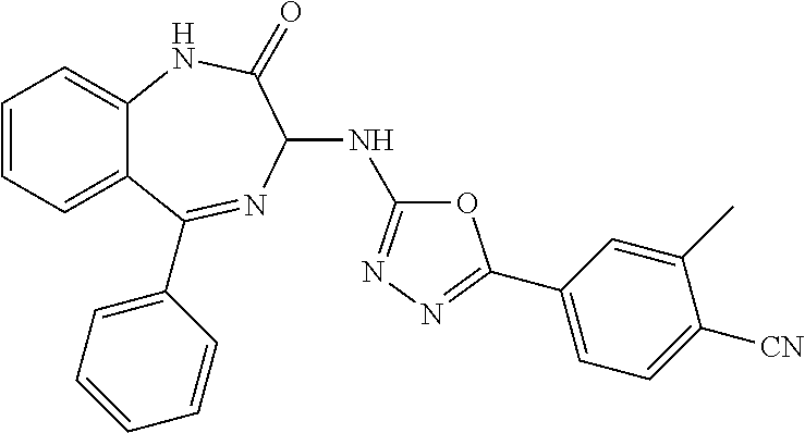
C1=CC=C2C(=C1)NC(=O)C(NC1=NN=C(C3=CC=C([CN])C(C)=C3)O1)N=C2C1=CC=CC=C1
